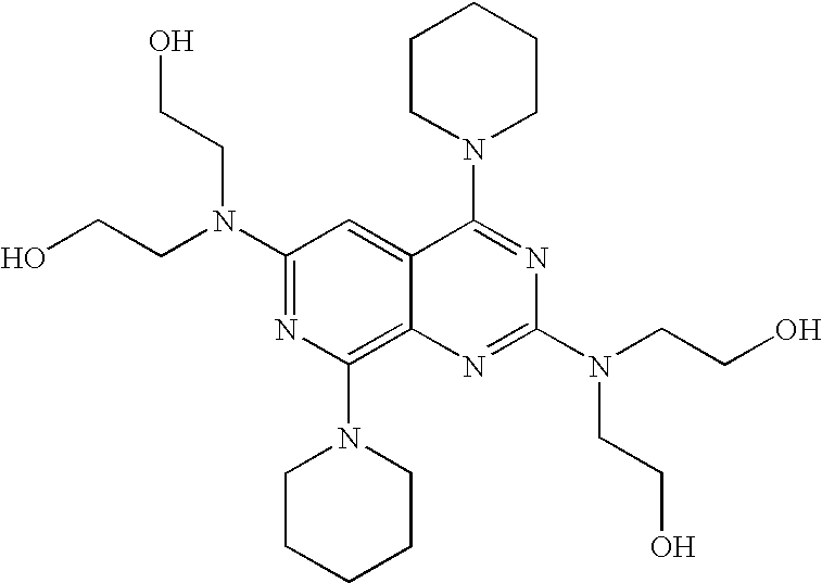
C1(N(CCO)CCO)=NC(N2CCCCC2)=C2C(=C1)C(N1CCCCC1)=NC(N(CCO)CCO)=N2
